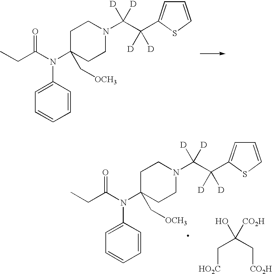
C1=CC(N(C(CC)=O)C2(C[OCH3])CCN(C(C(C3=CC=CS3)([D])[D])([D])[D])CC2)=CC=C1.C(C(C[CO2H])(O)[CO2H])[HO2C].C1=CC(N(C(CC)=O)C2(C[OCH3])CCN(C(C(C3=CC=CS3)([D])[D])([D])[D])CC2)=CC=C1
